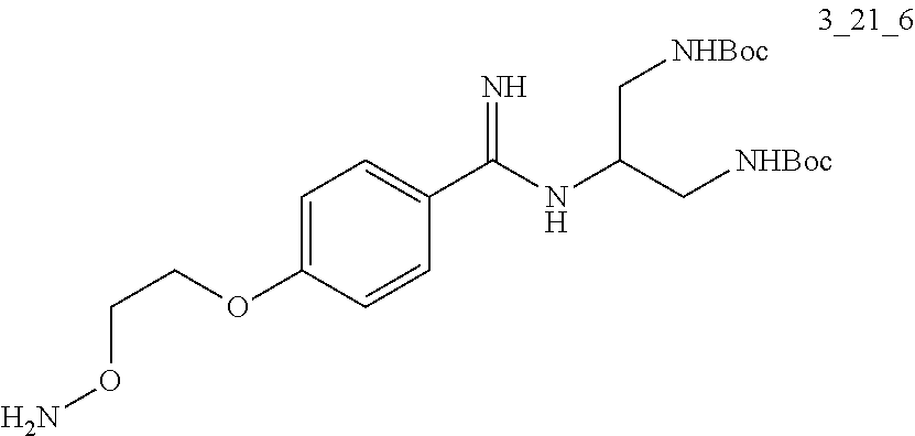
C1=C(OCCON)C=CC(C(NC(C[NHBoc])C[NHBoc])=N)=C1
